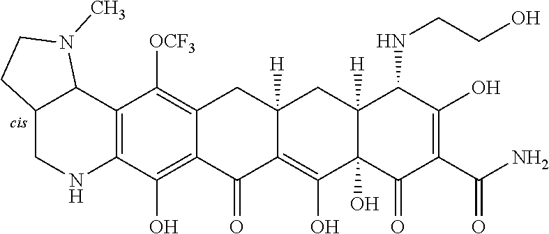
C12=C(O)C3=C(C([OCF3])=C1CC1([H])C(=C(O)C4(O)C([H])(C1)C(NCCO)C(O)=C(C(N)=O)C4=O)C2=O)C1C(CN3)CCN1C
